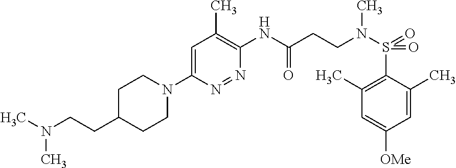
C1(NC(CCN(S(=O)(=O)C2=C(C)C=C([OMe])C=C2C)C)=O)=C(C)C=C(N2CCC(CCN(C)C)CC2)N=N1
